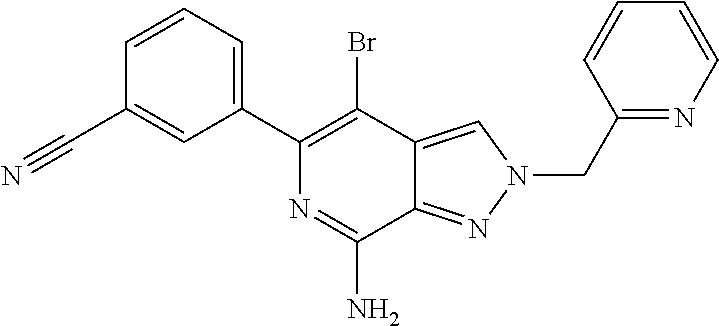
BrC1=C(C2=CC=CC(C#N)=C2)N=C(N)C2=NN(CC3=NC=CC=C3)C=C12
